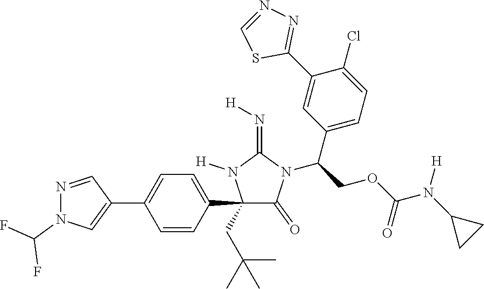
C1(C2=CC=C(C3=CN(C(F)F)N=C3)C=C2)(CC(C)(C)C)C(=O)N(C(COC(N([H])C2CC2)=O)C2=CC=C(Cl)C(C3=NN=CS3)=C2)C(=N[H])N1[H]
